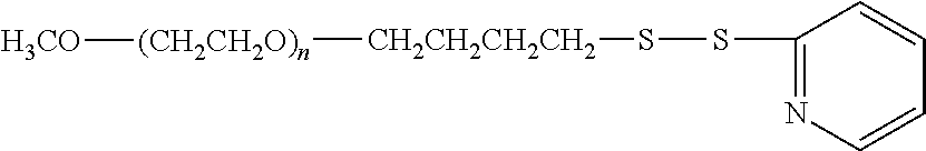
[CH2CH2CH2CH2]([(CH2CH2O)n][H3CO])SSC1=NC=CC=C1
